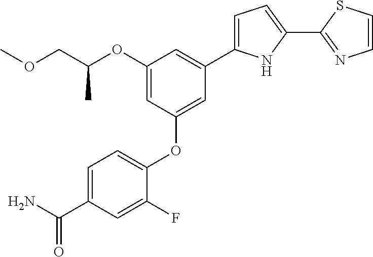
C1=C(C(N)=O)C=C(F)C(OC2=CC(C3=CC=C(C4=NC=CS4)N3)=CC(OC(COC)C)=C2)=C1
